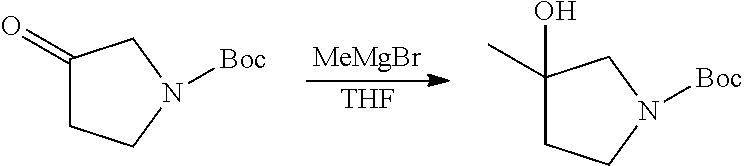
C1(C)(O)CCN([Boc])C1.[MeMgBr].[THF].C1(=O)CCN([Boc])C1
